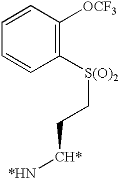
C1=CC([OCF3])=C([S(O)2]CC[CH*][*HN])C=C1
